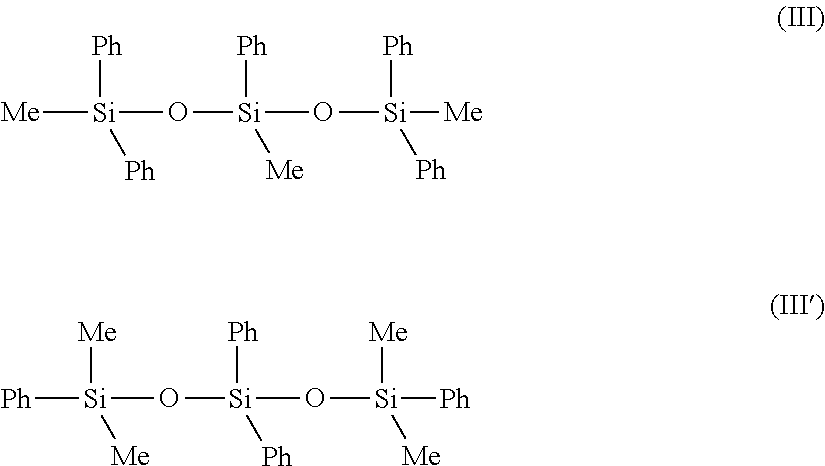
[Me][Si]([Ph])(O[Si]([Ph])(O[Si]([Ph])([Me])[Ph])[Me])[Ph].[Ph][Si]([Me])(O[Si]([Ph])(O[Si]([Me])([Ph])[Me])[Ph])[Me]
